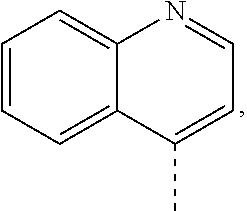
C1=CC=C2C(=C1)N=CC=C2C
